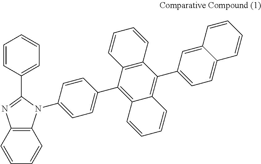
C12=C(C=CC=C1)N=C(C1=CC=CC=C1)N2C1=CC=C(C2=C3C(=C(C4=CC=C5C(=C4)C=CC=C5)C4=C2C=CC=C4)C=CC=C3)C=C1
